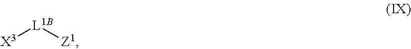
[X3][L1B][Z1]
